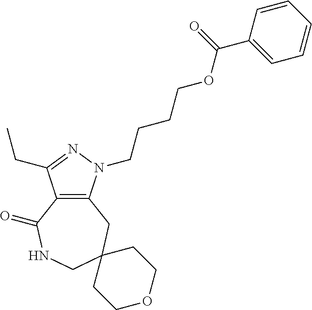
C12=C(CC3(CNC1=O)CCOCC3)N(CCCCOC(C1=CC=CC=C1)=O)N=C2CC
